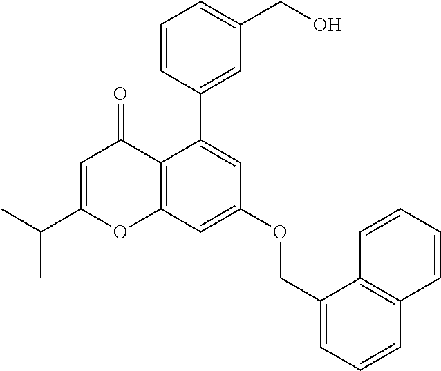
C12=C(C=C(OCC3=CC=CC4=C3C=CC=C4)C=C1C1=CC(CO)=CC=C1)OC(C(C)C)=CC2=O
